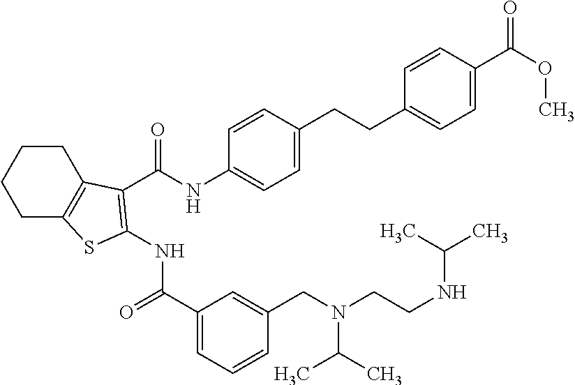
C1C2=C(CCC1)C(C(NC1=CC=C(CCC3=CC=C(C(OC)=O)C=C3)C=C1)=O)=C(NC(C1=CC=CC(CN(CCNC(C)C)C(C)C)=C1)=O)S2
